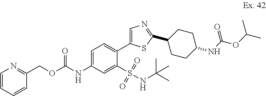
C1=CC=CC(COC(NC2=CC=C(C3=CN=C(C4CCC(NC(OC(C)C)=O)CC4)S3)C(S(=O)(=O)NC(C)(C)C)=C2)=O)=N1
